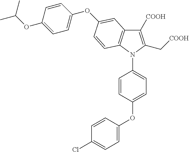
C1([COOH])=C(C[COOH])N(C2=CC=C(OC3=CC=C(Cl)C=C3)C=C2)C2=C1C=C(OC1=CC=C(OC(C)C)C=C1)C=C2
